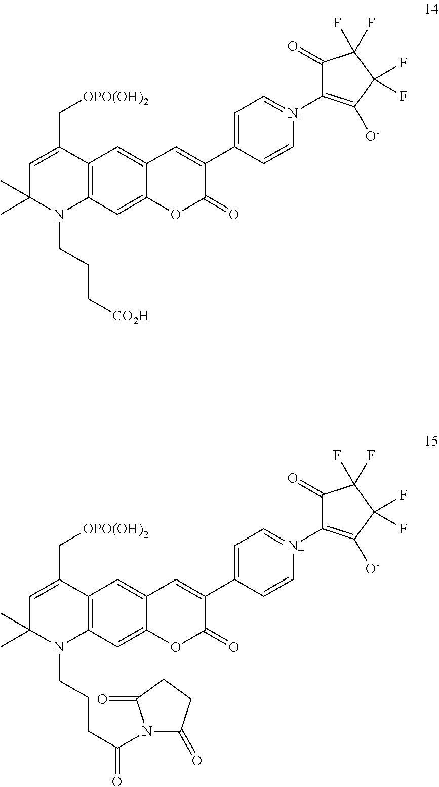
C1=C(C[OPO(OH)2])C2=C(N(CCC[CO2H])C1(C)C)C=C1C(=C2)C=C(C2=CC=[N+](C3=C([O-])C(F)(F)C(F)(F)C3=O)C=C2)C(=O)O1.C1=C(C[OPO(OH)2])C2=C(N(CCCC(=O)N3C(=O)CCC3=O)C1(C)C)C=C1C(=C2)C=C(C2=CC=[N+](C3=C([O-])C(F)(F)C(F)(F)C3=O)C=C2)C(=O)O1
